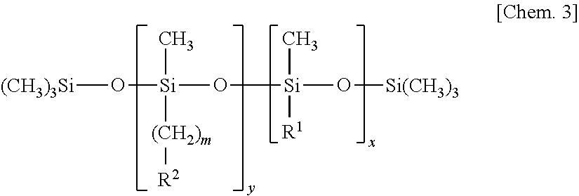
[(CH3)3Si]O[Si](O[Si](O[Si(CH3)3])(C)[R1])([(CH2)m][R2])C
